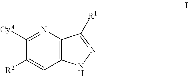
C1([CyA])=NC2=C(C=C1[R2])NN=C2[R1]
